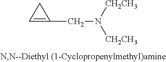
C1=C(CN([CH2CH3])[CH2CH3])C1
